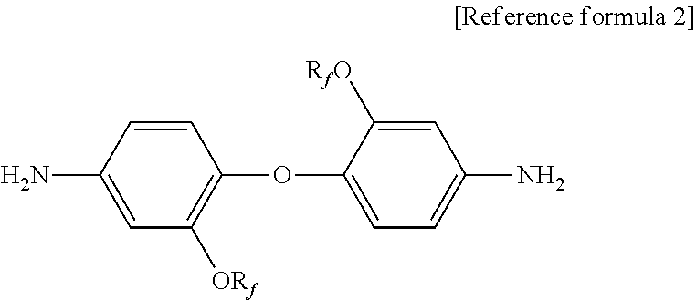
C1=C(N)C=CC(OC2=CC=C(N)C=C2[RfO])=C1[ORf]
